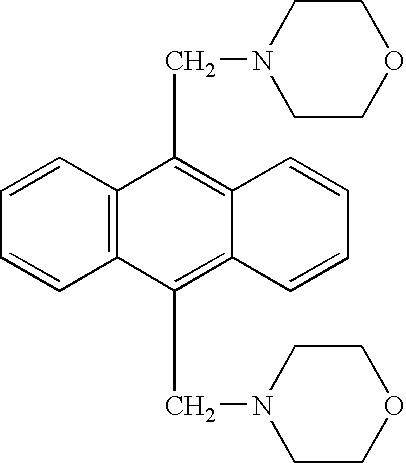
C1=CC2=C(C=C1)C(CN1CCOCC1)=C1C(=C2CN2CCOCC2)C=CC=C1
